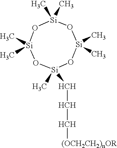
[HCH]([HCH][HCH][(OCH2CH2)nOR])[Si]1(C)O[Si](C)(C)O[Si](C)(C)O[Si](C)(C)O1
